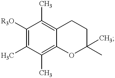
C1([R3O])=C(C)C(C)=C2C(=C1C)CCC(C)(C)O2
